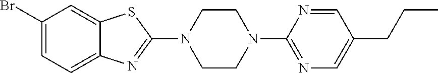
C1(Br)=CC=C2C(=C1)SC(N1CCN(C3=NC=C(CCC)C=N3)CC1)=N2
